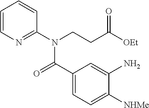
C1=CN=C(N(CCC([OEt])=O)C(=O)C2=CC=C([NHMe])C(N)=C2)C=C1
